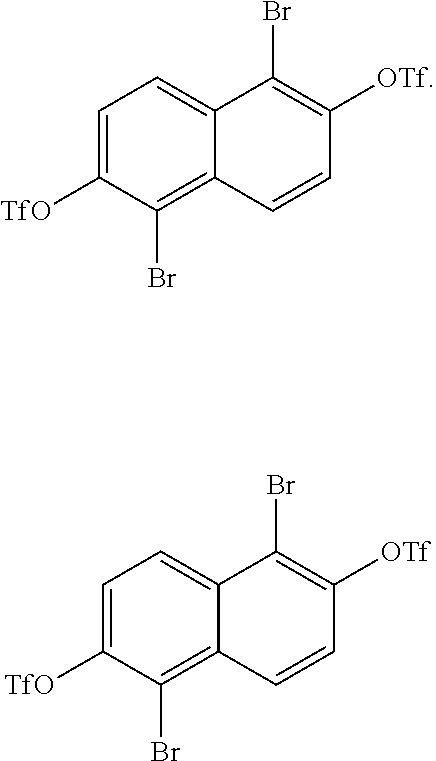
C1=C([TfO])C(Br)=C2C(=C1)C(Br)=C([OTf])C=C2.C1=C([TfO])C(Br)=C2C(=C1)C(Br)=C([OTf])C=C2
